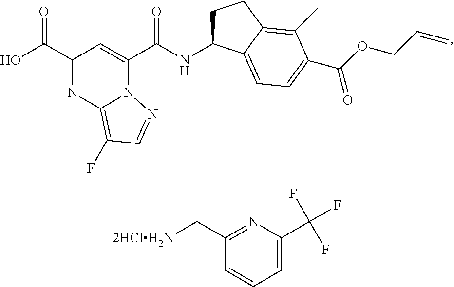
C1(C(O)=O)=NC2=C(F)C=NN2C(C(NC2CCC3=C(C)C(C(OCC=C)=O)=CC=C23)=O)=C1.C1(C[2HClH2N])=NC(C(F)(F)F)=CC=C1
